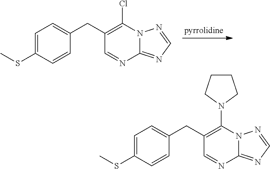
C1=C(SC)C=CC(CC2=C(Cl)N3C(=NC=N3)N=C2)=C1.C1=C(SC)C=CC(CC2=C(N3CCCC3)N3C(=NC=N3)N=C2)=C1
